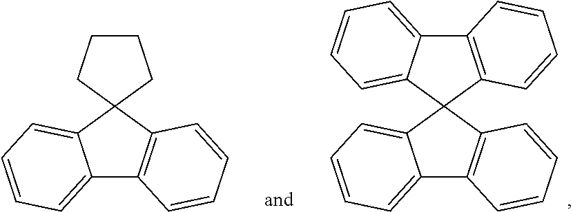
C12=CC=CC=C1C1(C3=C2C=CC=C3)C2=C(C3=CC=CC=C13)C=CC=C2.C12=CC=CC=C1C1(C3=C2C=CC=C3)CCCC1
